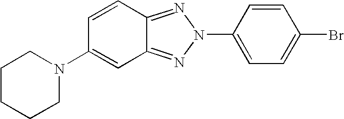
N1(C2=CC3=NN(C4=CC=C(Br)C=C4)N=C3C=C2)CCCCC1
